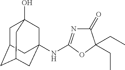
C1(=O)N=C(NC23CC4(O)CC(CC(C2)C4)C3)OC1(CC)CC
